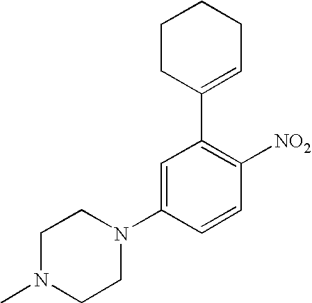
C1N(C)CCN(C2=CC(C3=CCCCC3)=C([NO2])C=C2)C1
